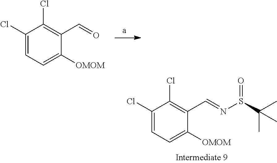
C1(Cl)=CC=C([OMOM])C(C=NS(=O)C(C)(C)C)=C1Cl.C1(Cl)=CC=C([OMOM])C(C=O)=C1Cl
